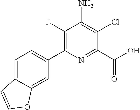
C1=C2C(=CC(C3=C(F)C(N)=C(Cl)C(C(O)=O)=N3)=C1)OC=C2
